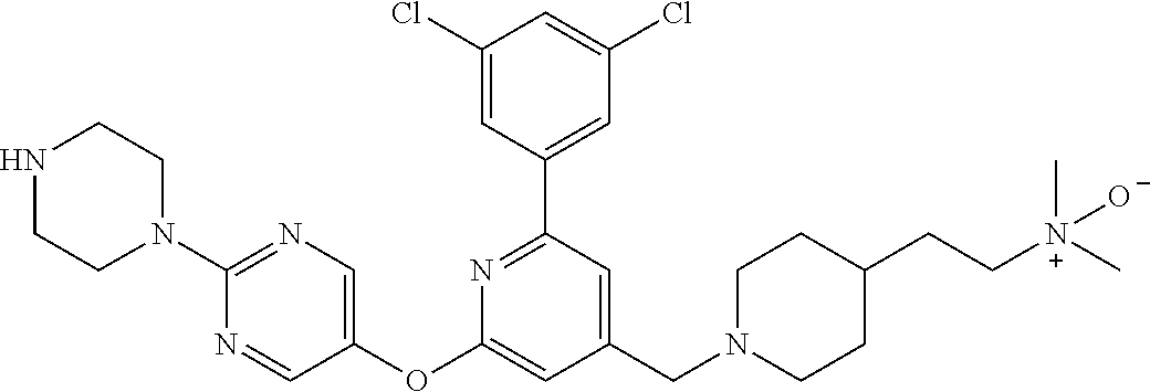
C1(Cl)=CC(C2=NC(OC3=CN=C(N4CCNCC4)N=C3)=CC(CN3CCC(CC[N+](C)(C)[O-])CC3)=C2)=CC(Cl)=C1
